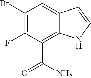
C1(Br)=C(F)C(C(=O)N)=C2C(=C1)C=CN2
